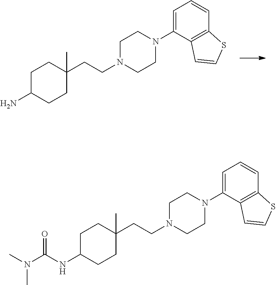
NC1CCC(CCN2CCN(C3=CC=CC4=C3C=CS4)CC2)(C)CC1.N(C1CCC(CCN2CCN(C3=CC=CC4=C3C=CS4)CC2)(C)CC1)C(N(C)C)=O
